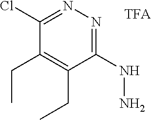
C1(NN)=NN=C(Cl)C(CC)=C1CC
